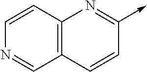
C12=C(C=CN=C1)N=C(->C)C=C2
